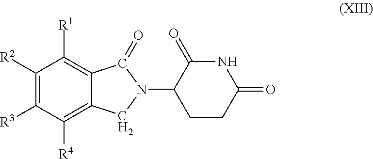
C1([R2])=C([R3])C([R4])=C2C(=C1[R1])C(=O)N(C1C(=O)NC(=O)CC1)C2
